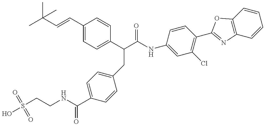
S(CCNC(C1=CC=C(CC(C(NC2=CC(Cl)=C(C3=NC4=C(C=CC=C4)O3)C=C2)=O)C2=CC=C(C=CC(C)(C)C)C=C2)C=C1)=O)(=O)(=O)O
